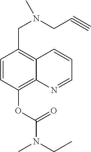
C1=CC(OC(N(C)CC)=O)=C2C(=C1CN(CC#C)C)C=CC=N2
